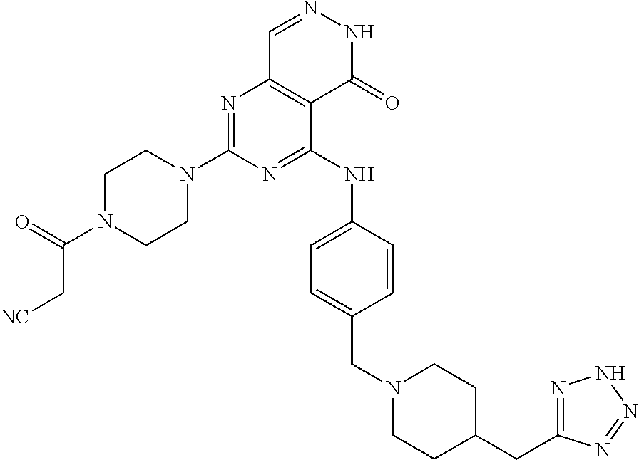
C1N(C2=NC3=C(C(NC4=CC=C(CN5CCC(CC6=NNN=N6)CC5)C=C4)=N2)C(=O)NN=C3)CCN(C(=O)C[NC])C1
